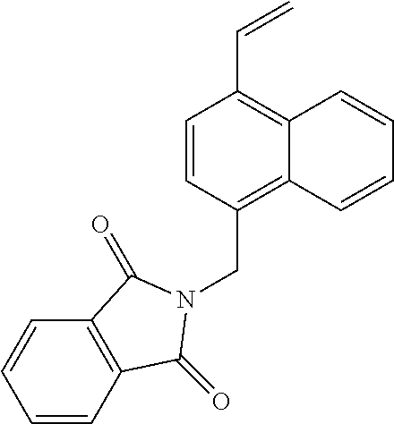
C1=CC2=C(C=C1)C(=O)N(CC1=C3C(=C(C=C)C=C1)C=CC=C3)C2=O
